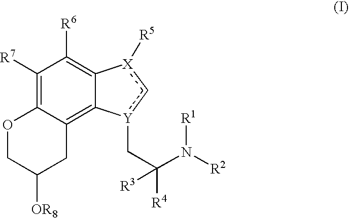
O1CC([OR8])CC2=C3C(=C([R6])C([R7])=C12)[X]([R5])c[Y]3CC([R4])([R3])N([R2])[R1]
